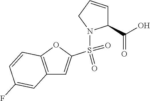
C12=C(OC(S(=O)(=O)N3C(C(O)=O)C=CC3)=C1)C=CC(F)=C2
